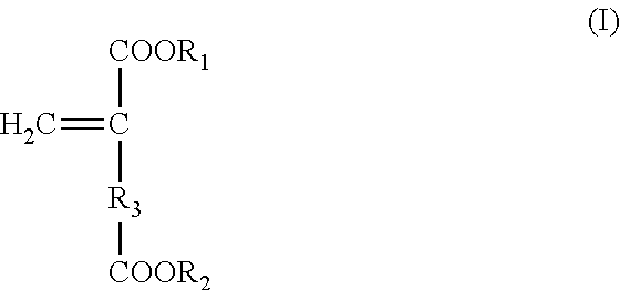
C=C([COOR1])[R3][COOR2]
